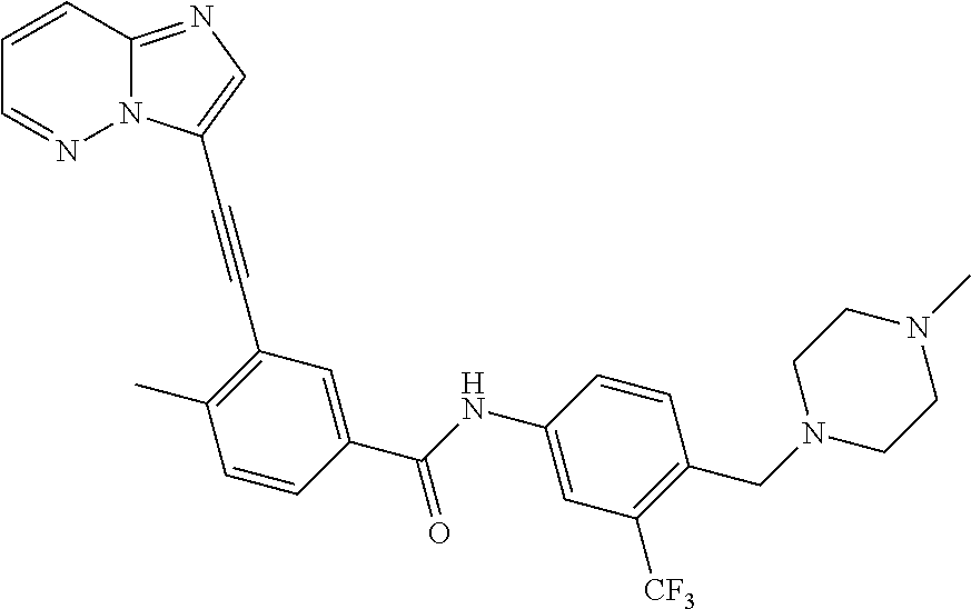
C1(C)=C(C#CC2=CN=C3N2N=CC=C3)C=C(C(NC2=CC([CF3])=C(CN3CCN(C)CC3)C=C2)=O)C=C1
